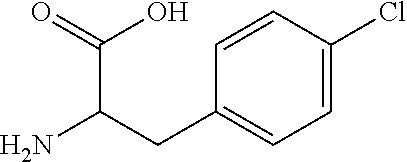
C1=C(Cl)C=CC(CC(N)C(=O)O)=C1
